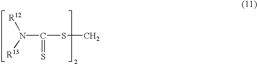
N(C(SC)=S)([R13])[R12]
